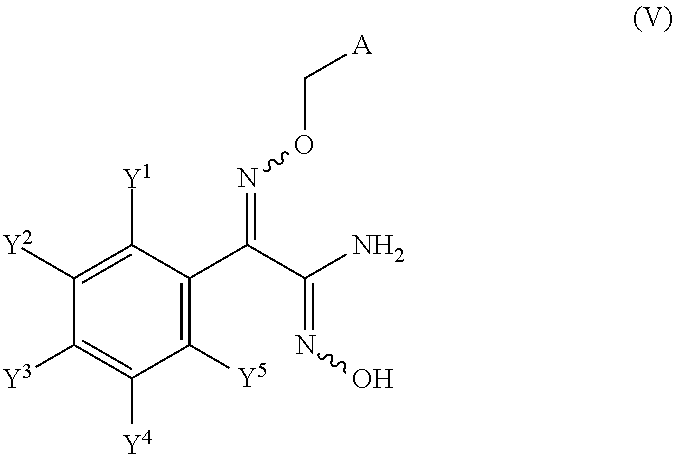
C1([Y2])=C([Y1])C(C(C(=NO)N)=NOC[A])=C([Y5])C([Y4])=C1[Y3]
